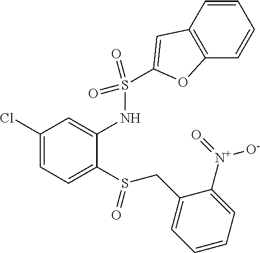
C1(Cl)=CC=C(S(CC2=CC=CC=C2[N+](=O)[O-])=O)C(NS(C2=CC3=C(C=CC=C3)O2)(=O)=O)=C1
